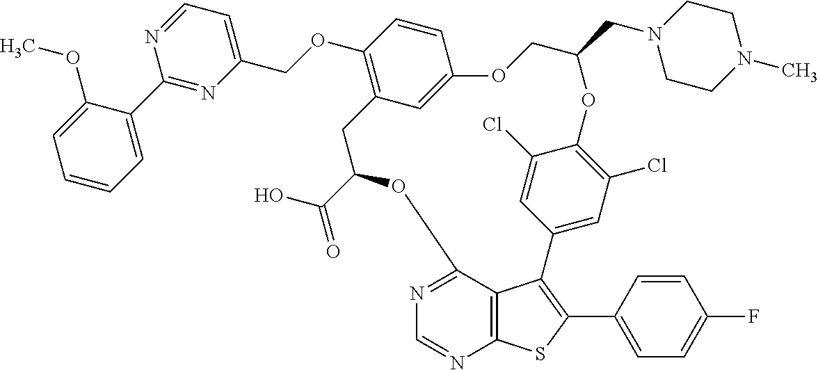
C1=CC=C(C2=NC(COC3=C4C=C(C=C3)OCC(CN3CCN(C)CC3)OC3=C(Cl)C=C(C=C3Cl)C3=C(C5=CC=C(F)C=C5)SC5=C3C(=NC=N5)OC(C(O)=O)C4)=CC=N2)C(OC)=C1
